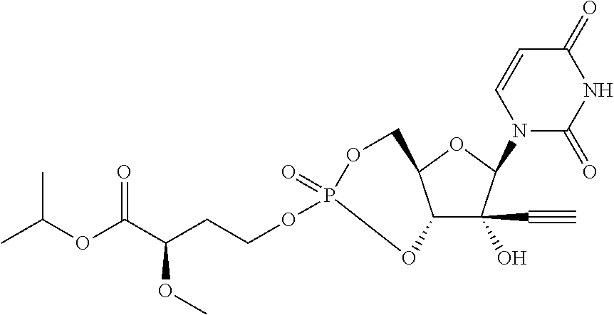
C12C(C#C)(O)C(N3C(=O)NC(=O)C=C3)OC1COP(=O)(OCCC(C(OC(C)C)=O)OC)O2
